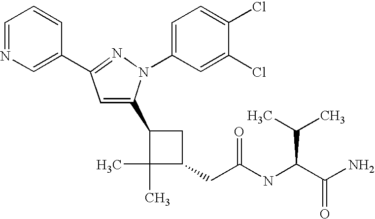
C1(CC(=O)NC(C(N)=O)C(C)C)CC(C2=CC(C3=CN=CC=C3)=NN2C2=CC=C(Cl)C(Cl)=C2)C1(C)C
